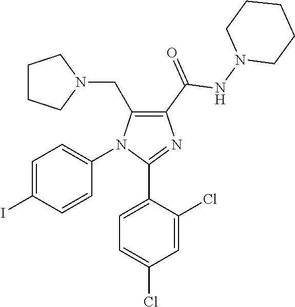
C1=C(I)C=CC(N2C(CN3CCCC3)=C(C(=O)NN3CCCCC3)N=C2C2=CC=C(Cl)C=C2Cl)=C1
